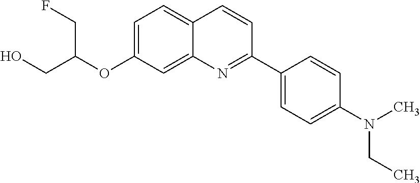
C1=C(OC(CO)CF)C=C2C(=C1)C=CC(C1=CC=C(N(C)CC)C=C1)=N2
